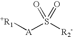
[+R1][A]S([R2-])(=O)=O
